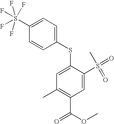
C1=C(SC2=CC=C(S(F)(F)(F)(F)F)C=C2)C(S(=O)(C)=O)=CC(C(OC)=O)=C1C
